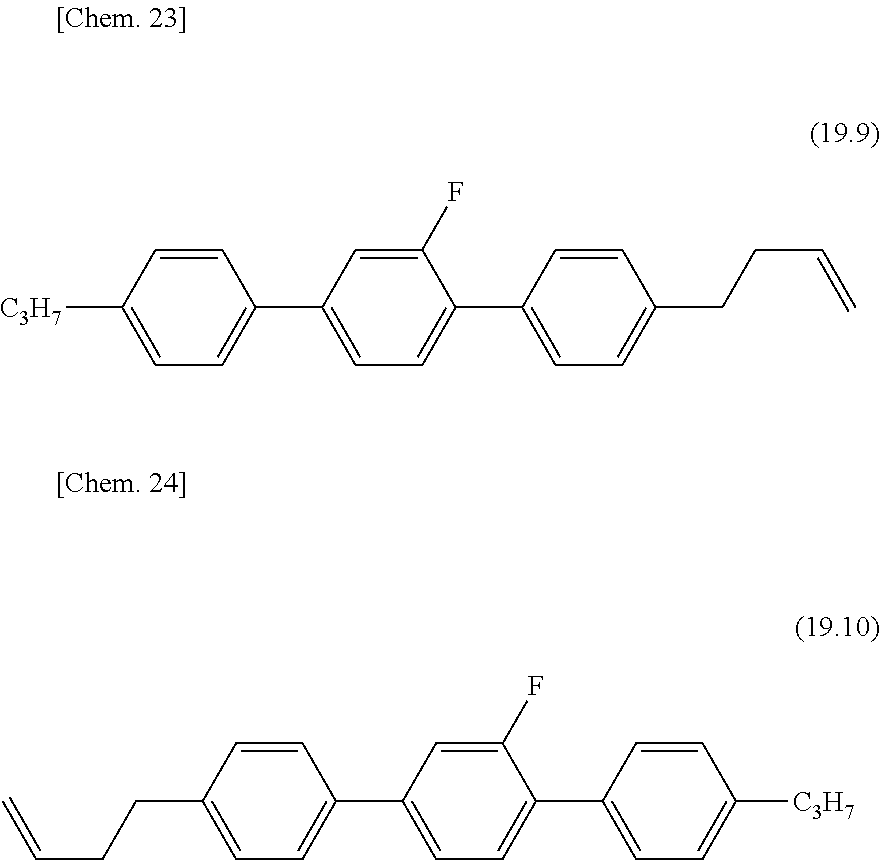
[C3H7]C1=CC=C(C2=CC=C(C3=CC=C(CCC=C)C=C3)C(F)=C2)C=C1.C(C1=CC=C(C2=CC=C(C3=CC=C([C3H7])C=C3)C(F)=C2)C=C1)CC=C
